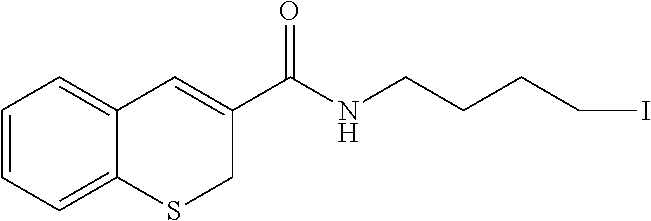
C1=CC=C2C(=C1)C=C(C(NCCCCI)=O)CS2
